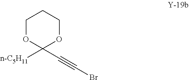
O1C(C#CBr)([n-C5H11])OCCC1
